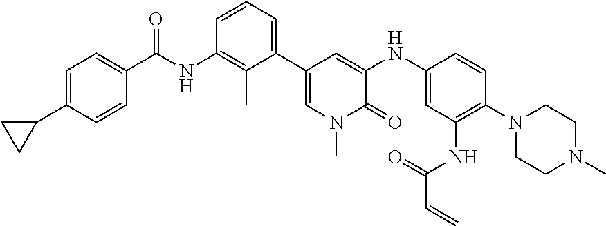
C(NC1=C(C)C(C2=CN(C)C(=O)C(NC3=CC(NC(C=C)=O)=C(N4CCN(C)CC4)C=C3)=C2)=CC=C1)(=O)C1=CC=C(C2CC2)C=C1
